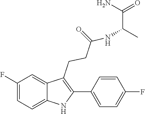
C1=C(F)C=C2C(CCC(=O)NC(C)C(N)=O)=C(C3=CC=C(F)C=C3)NC2=C1
